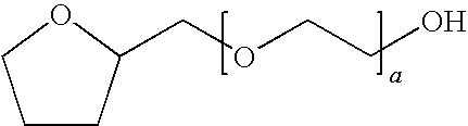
C1CC(COCCO)OC1
